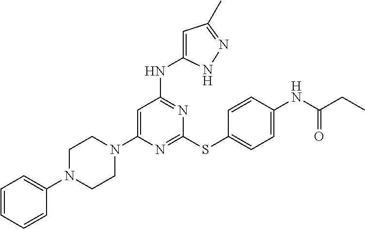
C1CN(C2=CC(NC3=CC(C)=NN3)=NC(SC3=CC=C(NC(CC)=O)C=C3)=N2)CCN1C1=CC=CC=C1
